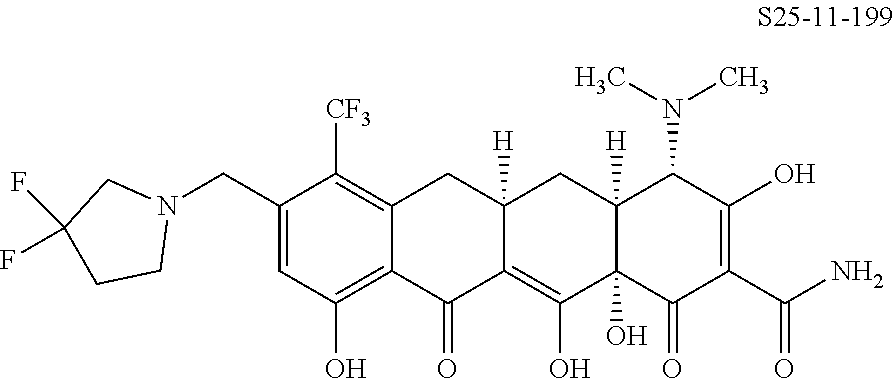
C1(CN2CC(F)(F)CC2)=CC(O)=C2C(=C1[CF3])CC1([H])C(=C(O)C3(O)C([H])(C1)C(N(C)C)C(O)=C(C(N)=O)C3=O)C2=O
